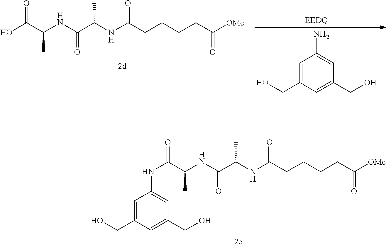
N(C(C(NC(C(NC(CCCCC([OMe])=O)=O)C)=O)C)=O)C1=CC(CO)=CC(CO)=C1.OC(C(NC(C(NC(CCCCC([OMe])=O)=O)C)=O)C)=O.C1=C(CO)C=C(CO)C=C1N
